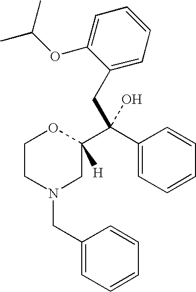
C1CN(CC2=CC=CC=C2)CC(C(C2=CC=CC=C2)(CC2=CC=CC=C2OC(C)C)O)([H])O1
